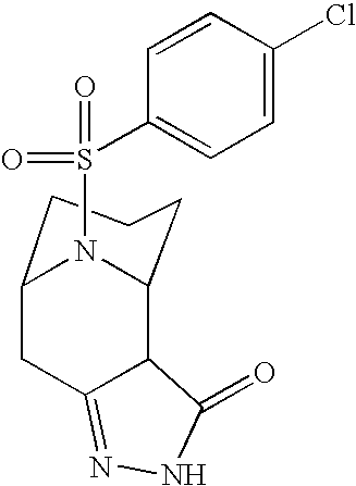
C12CC3=NNC(=O)C3C(N1S(=O)(C1=CC=C(Cl)C=C1)=O)CCC2
